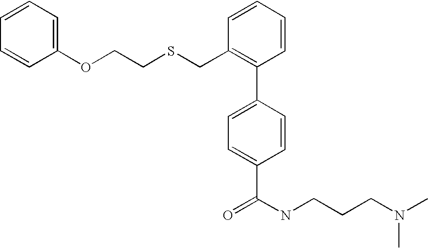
C(C1=C(C2=CC=C(C(=O)NCCCN(C)C)C=C2)C=CC=C1)SCCOC1=CC=CC=C1
